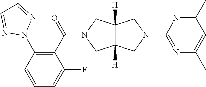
C1C2([H])C([H])(CN1C(C1=C(N3N=CC=N3)C=CC=C1F)=O)CN(C1=NC(C)=CC(C)=N1)C2
